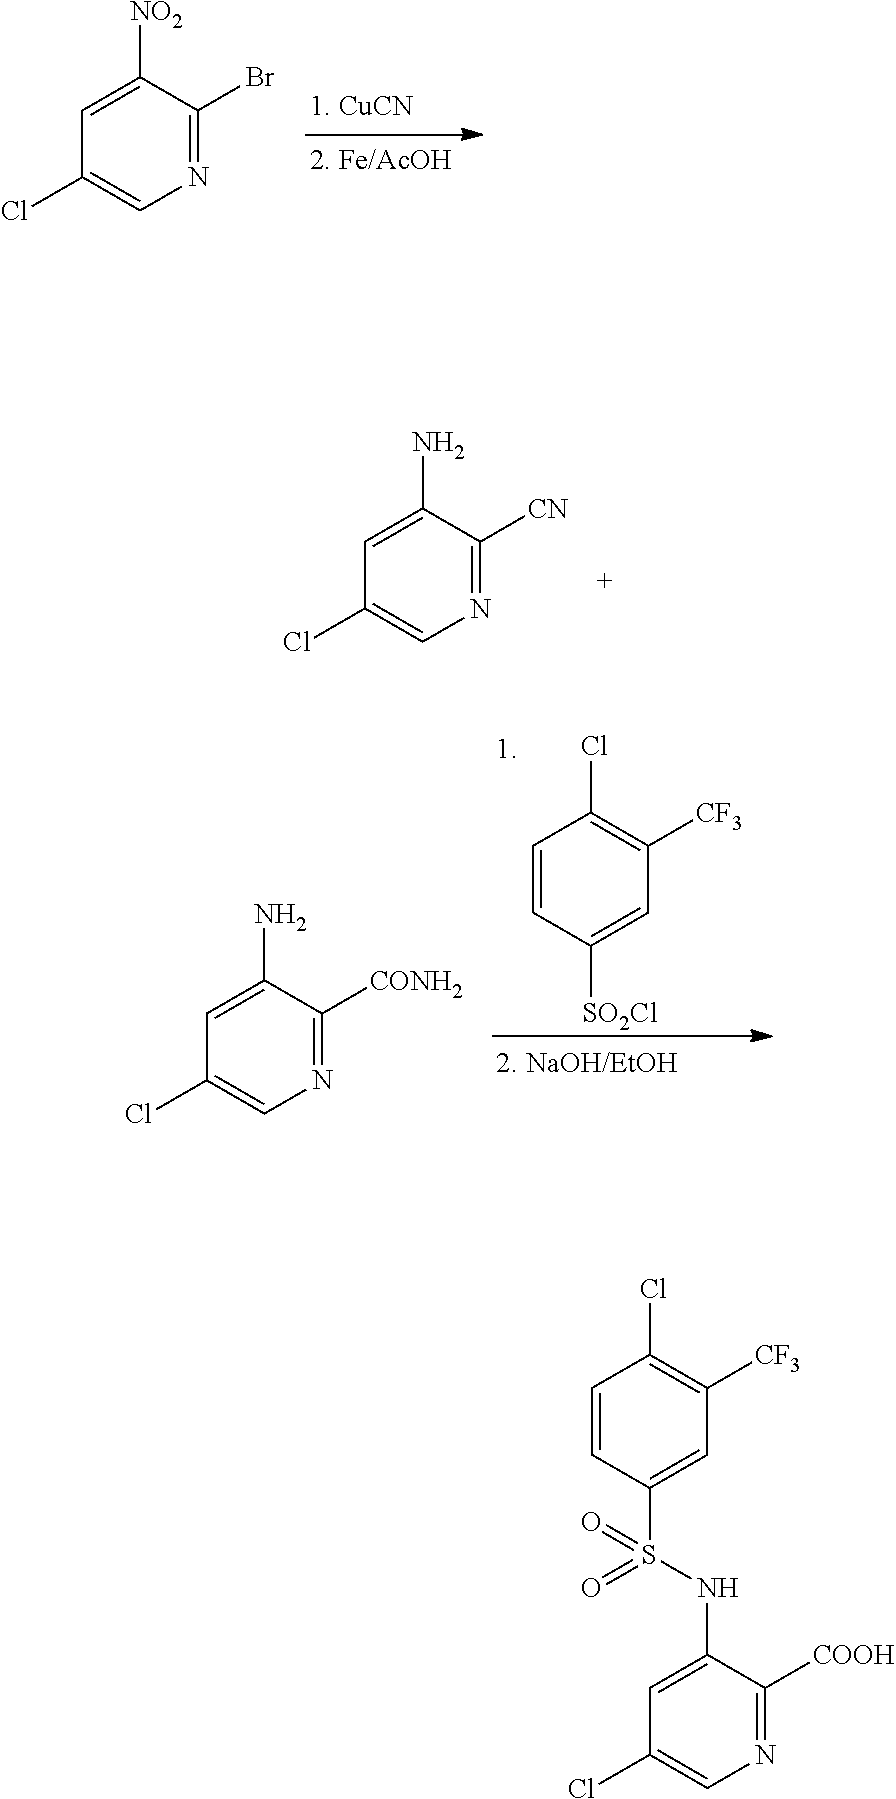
N1=C(Br)C([NO2])=CC(Cl)=C1.N1=C([CN])C(N)=CC(Cl)=C1.C1=CC([SO2Cl])=CC([CF3])=C1Cl.N1=C([CONH2])C(N)=CC(Cl)=C1.C1=CC(S(NC2=CC(Cl)=CN=C2[COOH])(=O)=O)=CC([CF3])=C1Cl
